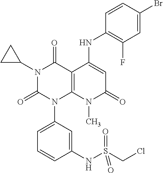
C1(NC2=CC(=O)N(C)C3=C2C(=O)N(C2CC2)C(=O)N3C2=CC=CC(NS(CCl)(=O)=O)=C2)=C(F)C=C(Br)C=C1
